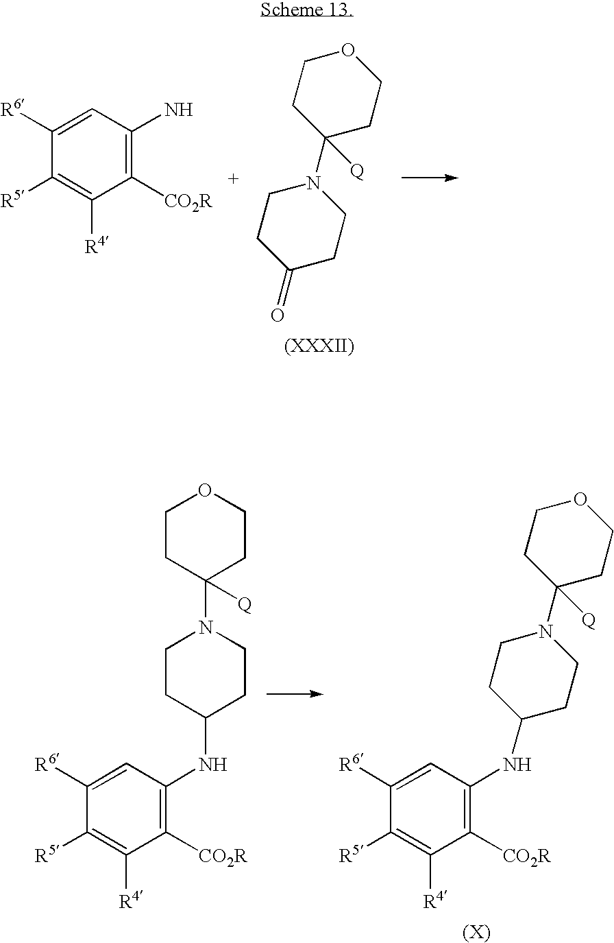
C1([R6])=CC(N)=C([CO2R])C([R4])=C1[R5].O1CCC(N2CCC(=O)CC2)([Q])CC1.C1([R6])=CC(NC2CCN(C3([Q])CCOCC3)CC2)=C([CO2R])C([R4])=C1[R5].C1([R6])=CC(NC2CCN(C3([Q])CCOCC3)CC2)=C([CO2R])C([R4])=C1[R5]
